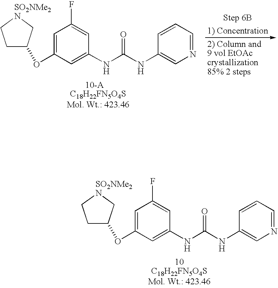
C1C(OC2=CC(F)=CC(NC(NC3=CN=CC=C3)=O)=C2)C[SO2NMe2N]C1.C1C(OC2=CC(F)=CC(NC(NC3=CN=CC=C3)=O)=C2)C[SO2NMe2N]C1
